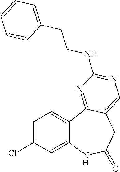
C12=CC(Cl)=CC=C1C1=NC(NCCC3=CC=CC=C3)=NC=C1CC(=O)N2
